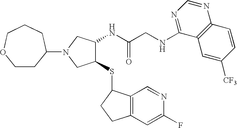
N(CC(NC1C(SC2C3=C(C=C(F)N=C3)CC2)CN(C2CCOCCC2)C1)=O)C1=NC=NC2=C1C=C([CF3])C=C2
